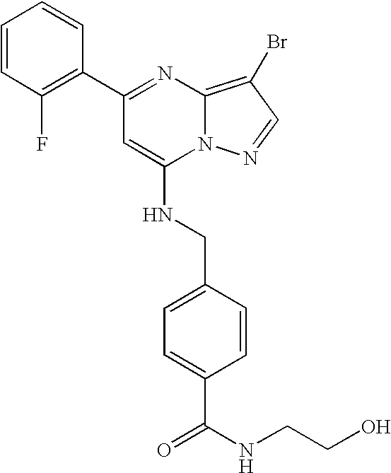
C1(C2=NC3=C(Br)C=NN3C(NCC3=CC=C(C(=O)NCCO)C=C3)=C2)=C(F)C=CC=C1
